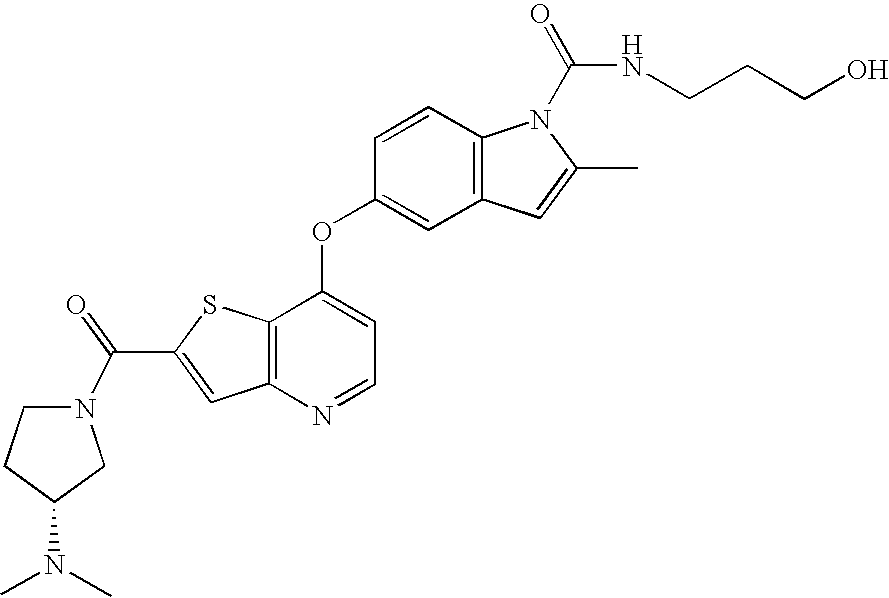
C12=C(C(OC3=CC4=C(C=C3)N(C(=O)NCCCO)C(C)=C4)=CC=N1)SC(C(=O)N1CCC(N(C)C)C1)=C2
